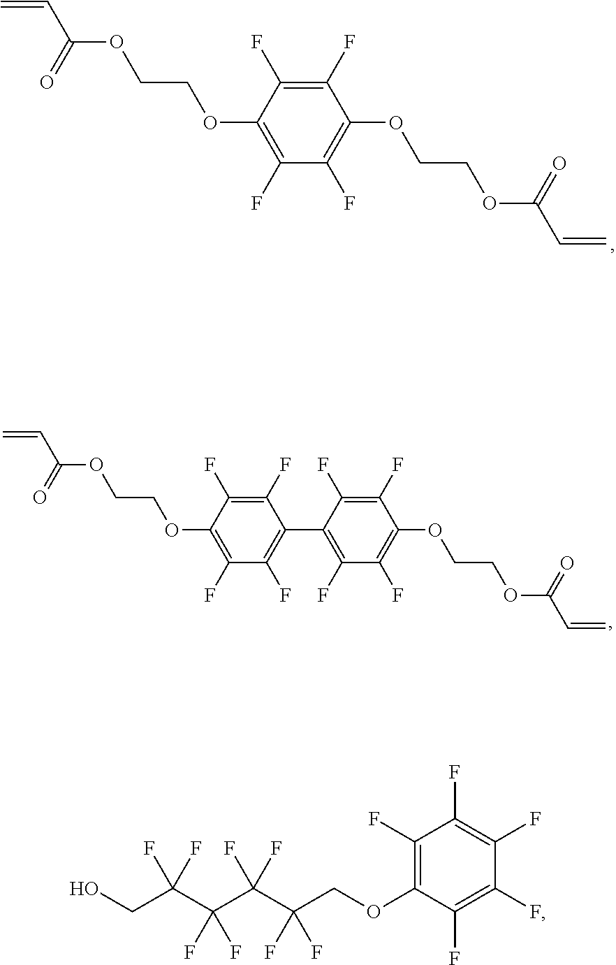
C1(F)=C(F)C(OCCOC(C=C)=O)=C(F)C(F)=C1OCCOC(=O)C=C.C1(F)=C(F)C(OCCOC(C=C)=O)=C(F)C(F)=C1C1=C(F)C(F)=C(OCCOC(=O)C=C)C(F)=C1F.C1(F)=C(OCC(F)(F)C(C(C(CO)(F)F)(F)F)(F)F)C(F)=C(F)C(F)=C1F
